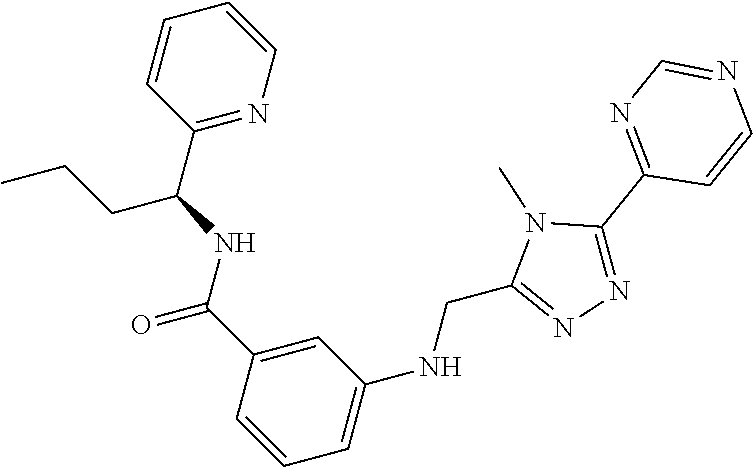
C1(C2=NC=NC=C2)=NN=C(CNC2=CC=CC(C(NC(C3=NC=CC=C3)CCC)=O)=C2)N1C
